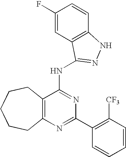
C12=C(N=C(C3=C([CF3])C=CC=C3)N=C1NC1=NNC3=C1C=C(F)C=C3)CCCCC2
